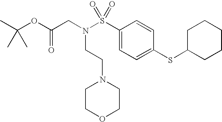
C1(S(N(CC(OC(C)(C)C)=O)CCN2CCOCC2)(=O)=O)=CC=C(SC2CCCCC2)C=C1
